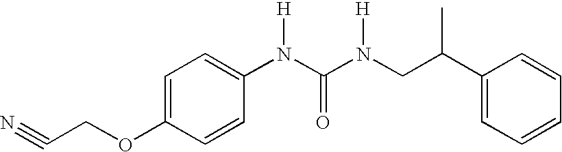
C1=C(OCC#N)C=CC(N(C(N(CC(C2=CC=CC=C2)C)[H])=O)[H])=C1
